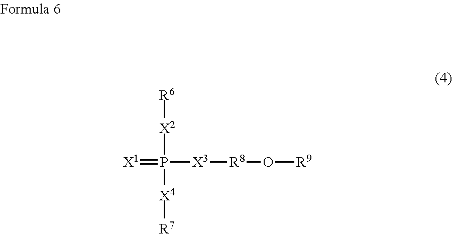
[R6][X2]P([X4][R7])([X3][R8]O[R9])=[X1]
